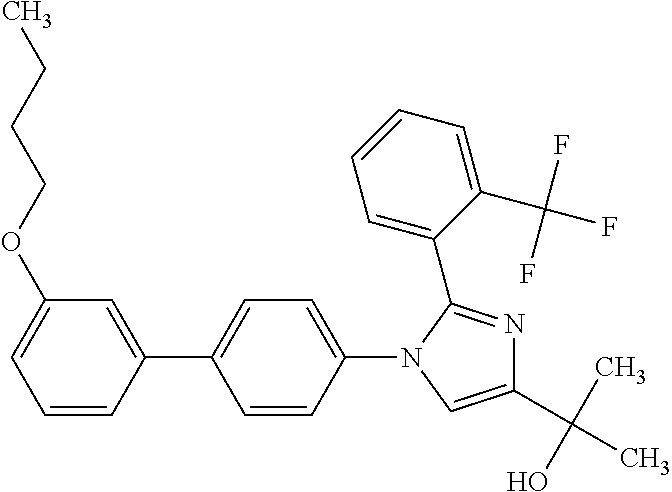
C1=CC(C2=CC=C(N3C(C4=CC=CC=C4C(F)(F)F)=NC(C(C)(O)C)=C3)C=C2)=CC(OCCCC)=C1
